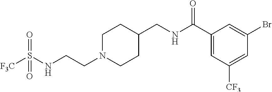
C(CN1CCC(CNC(C2=CC([CF3])=CC(Br)=C2)=O)CC1)NS([F3C])(=O)=O
